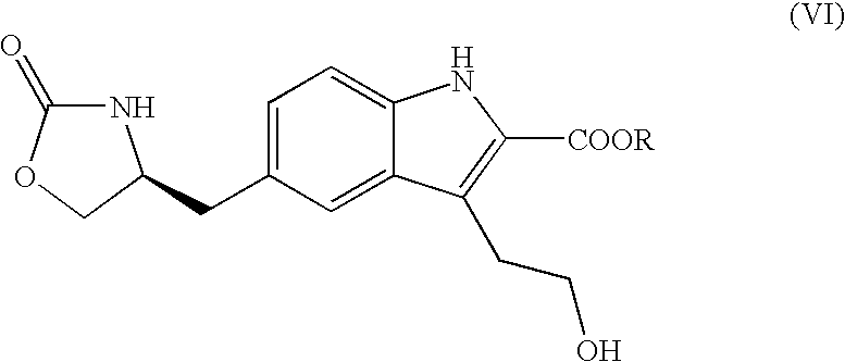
N1C(=O)OCC1CC1=CC=C2C(=C1)C(CCO)=C([COOR])N2
